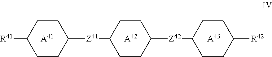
C1CC([Z41]C2CCC([Z42]C3CCC([R42])CC3)CC2)CCC1[R41].[A41].[A42].[A43]
